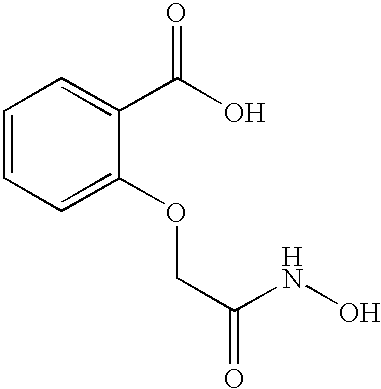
C1=CC=C(OCC(=O)NO)C(C(O)=O)=C1
